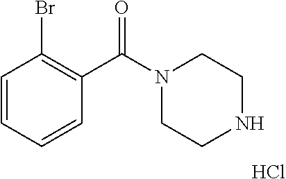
C1(C(N2CCNCC2)=O)=C(Br)C=CC=C1.Cl
